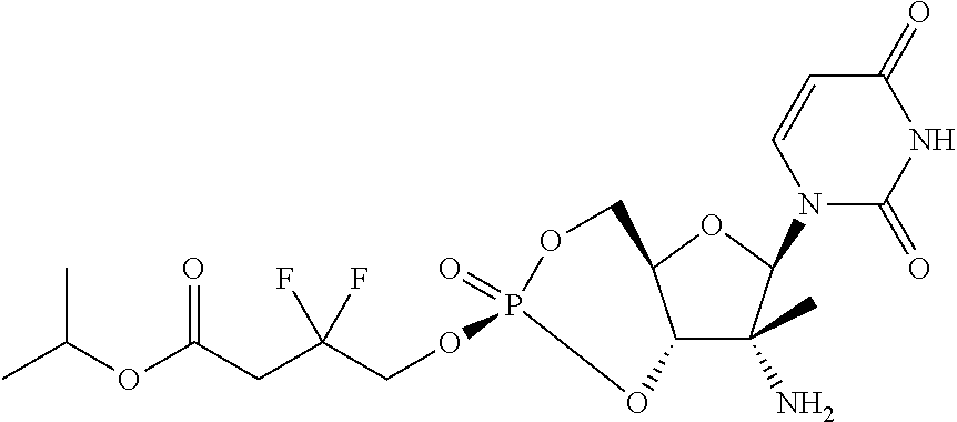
C12C(C)(N)C(N3C(=O)NC(=O)C=C3)OC1COP(=O)(OCC(CC(OC(C)C)=O)(F)F)O2
